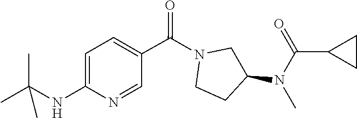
CC(C)(C)NC1=CC=C(C(=O)N2CCC(N(C)C(=O)C3CC3)C2)C=N1
